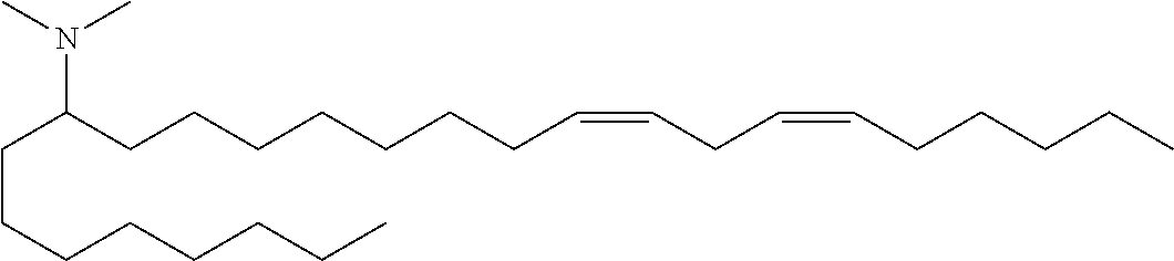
C(C(CCCCCCCC=CCC=CCCCCC)N(C)C)CCCCCCC
